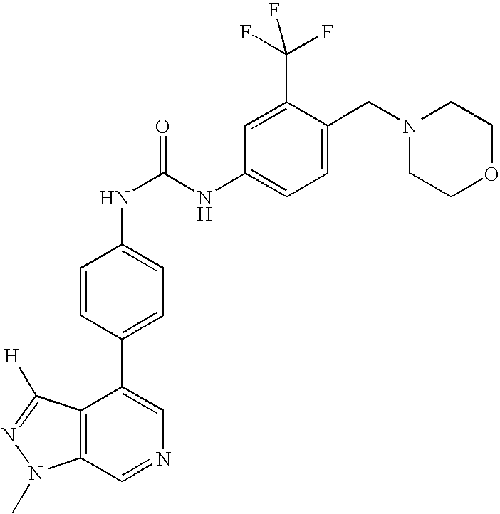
C12=C(C=NC=C1C1=CC=C(NC(=O)NC3=CC=C(CN4CCOCC4)C(C(F)(F)F)=C3)C=C1)N(C)N=C2[H]
